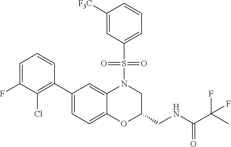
C1=C(F)C(Cl)=C(C2=CC=C3C(=C2)N(S(C2=CC=CC([F3C])=C2)(=O)=O)CC(CNC(=O)C(F)(F)C)O3)C=C1
